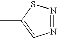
N1=NC=C(C)S1
